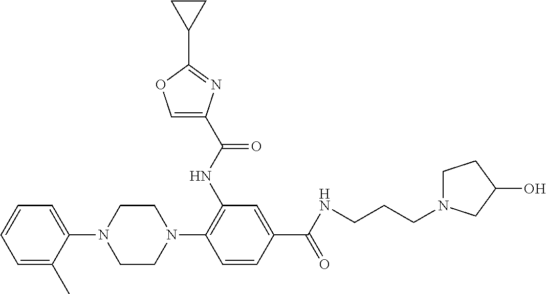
C1(N2CCN(C3=C(NC(C4=COC(C5CC5)=N4)=O)C=C(C(NCCCN4CCC(O)C4)=O)C=C3)CC2)=CC=CC=C1C
